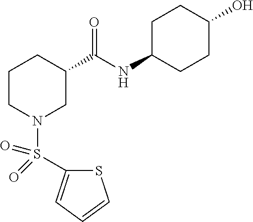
S(N1CC(C(NC2CCC(O)CC2)=O)CCC1)(C1=CC=CS1)(=O)=O
